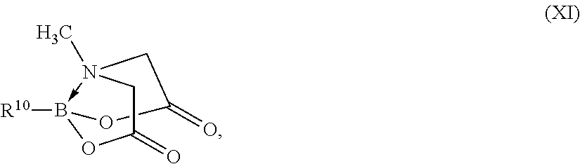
C1(=O)CN2(C)->B([R10])(OC(=O)C2)O1
